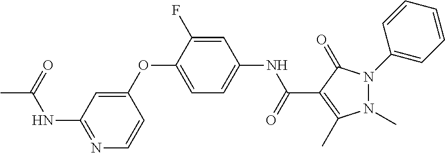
C1(OC2=CC=C(NC(C3=C(C)N(C)N(C4=CC=CC=C4)C3=O)=O)C=C2F)=CC(NC(C)=O)=NC=C1
